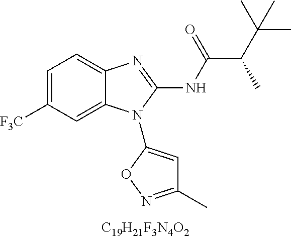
C1=C([CF3])C=C2C(=C1)N=C(NC(C(C(C)(C)C)C)=O)N2C1=CC(C)=NO1
